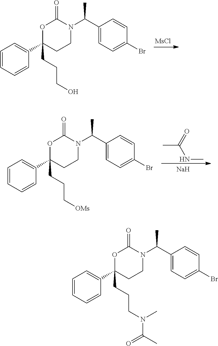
[MsCl].C1=CC=CC(C2(CCCO)CCN(C(C3=CC=C(Br)C=C3)C)C(=O)O2)=C1.CC(=O)NC.[Na].C1=CC=CC(C2(CCC[OMs])CCN(C(C3=CC=C(Br)C=C3)C)C(=O)O2)=C1.C1=CC=CC(C2(CCCN(C(C)=O)C)CCN(C(C3=CC=C(Br)C=C3)C)C(=O)O2)=C1
